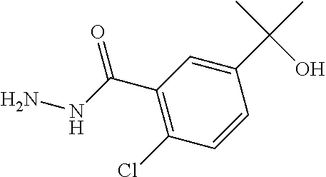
C1=CC(C(C)(O)C)=CC(C(NN)=O)=C1Cl
